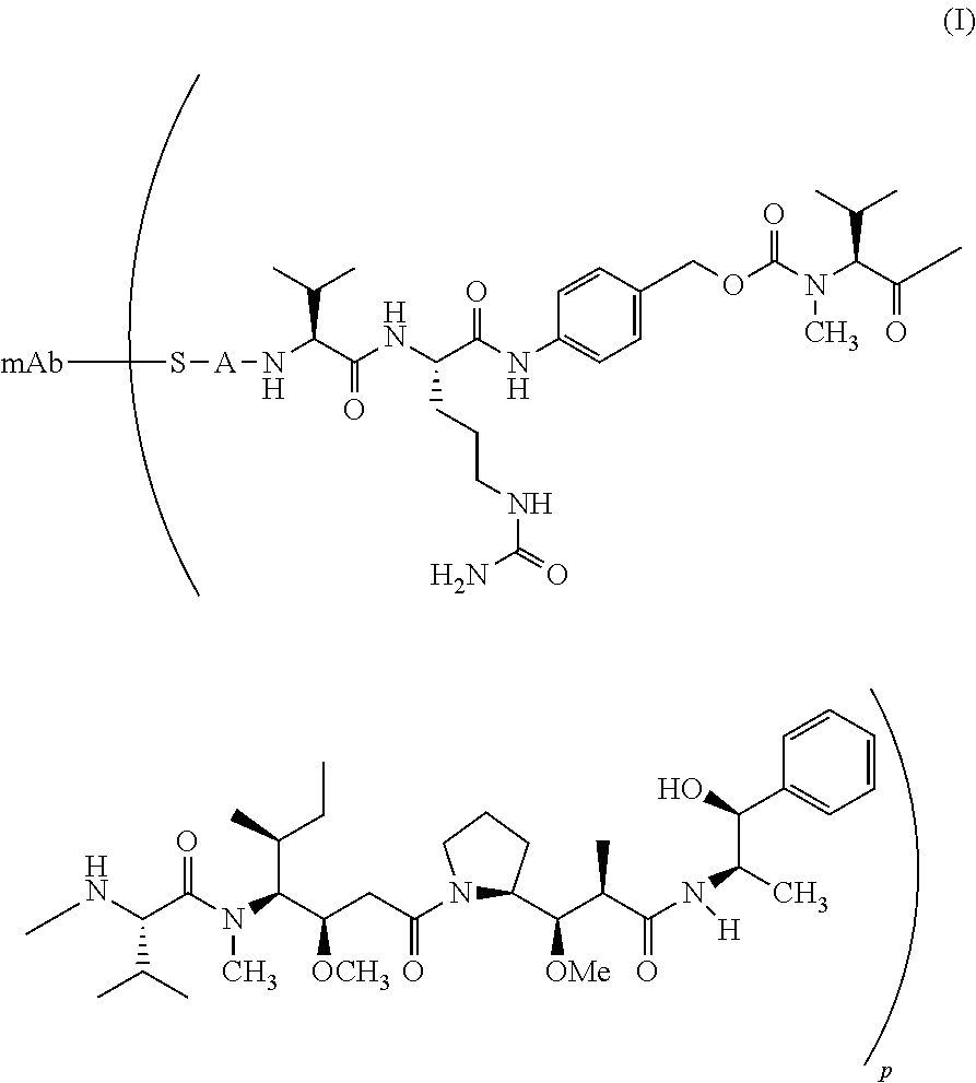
N(C(C(N(C(C(CC(=O)N1C(C(C(C(N(C(C)C(C2=CC=CC=C2)O)[H])=O)C)[OMe])CCC1)[OCH3])C(CC)C)C)=O)C(C)C)C.[mAb]S[A]NC(C(NC(C(NC1=CC=C(COC(N(C(C(C)C)C(=O)C)C)=O)C=C1)=O)CCCNC(N)=O)=O)C(C)C
